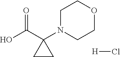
[H]Cl.OC(C1(N2CCOCC2)CC1)=O
